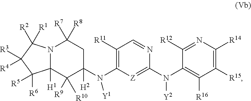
N12C([H1])(C([R9])([R10])C([H2])(N(C3=C([R11])C=NC(N(C4=C([R16])C([R15])=C([R14])N=C4[R12])[Y2])=[Z]3)[Y1])CC1([R8])[R7])C([R6])([R5])C([R3])([R4])C2([R1])[R2]
